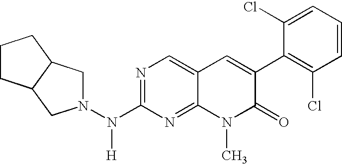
N1=C(N(N2CC3C(C2)CCC3)[H])N=C2C(=C1)C=C(C1=C(Cl)C=CC=C1Cl)C(=O)N2C
